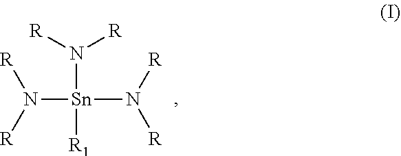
[R]N([R])[Sn]([R1])(N([R])[R])N([R])[R]
